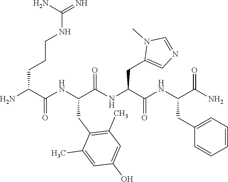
NC(C(NC(C(NC(C(NC(C(N)=O)CC1=CC=CC=C1)=O)CC1=CN=CN1C)=O)CC1=C(C)C=C(O)C=C1C)=O)CCCNC(=N)N
